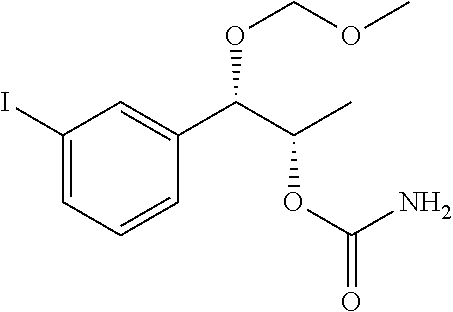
C1(I)=CC=CC(C(C(C)OC(=O)N)OCOC)=C1
